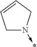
C1N(->*)CC=C1
